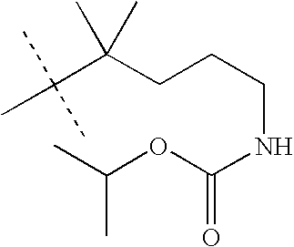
CC(C(CCCNC(OC(C)C)=O)(C)C)(C)C
